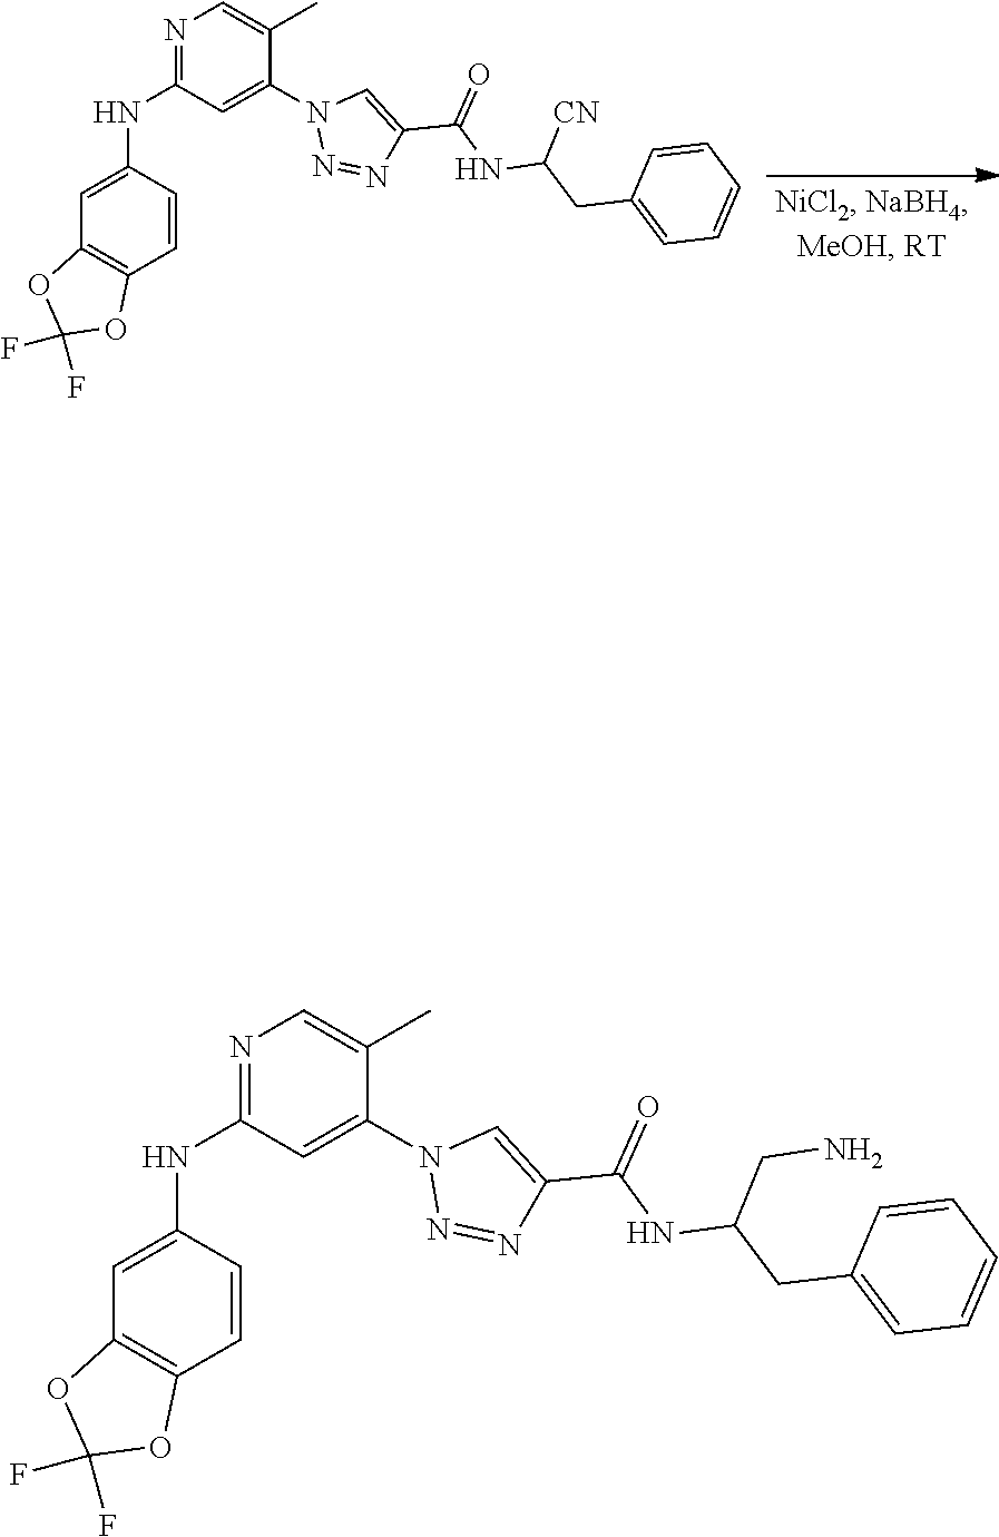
N1=C(NC2=CC3=C(C=C2)OC(F)(F)O3)C=C(N2N=NC(C(=O)NC([CN])CC3=CC=CC=C3)=C2)C(C)=C1.N1=C(NC2=CC3=C(C=C2)OC(F)(F)O3)C=C(N2N=NC(C(=O)NC(CC3=CC=CC=C3)CN)=C2)C(C)=C1
